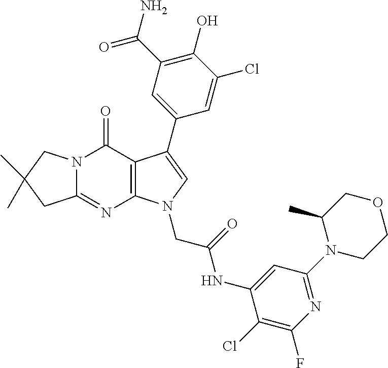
C12=NC3=C(C(=O)N1CC(C)(C)C2)C(C1=CC(C(N)=O)=C(O)C(Cl)=C1)=CN3CC(=O)NC1=CC(N2CCOCC2C)=NC(F)=C1Cl
